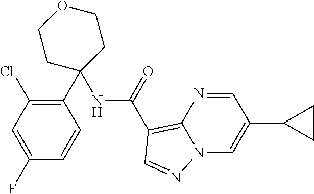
C1(C2=C(Cl)C=C(F)C=C2)(NC(C2=C3N=CC(C4CC4)=CN3N=C2)=O)CCOCC1
